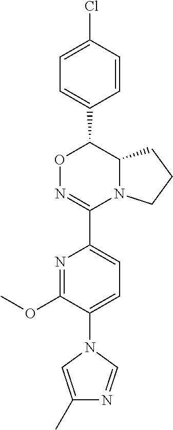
C1=C(Cl)C=CC(C2C3N(C(C4=CC=C(N5C=C(C)N=C5)C(OC)=N4)=NO2)CCC3)=C1
